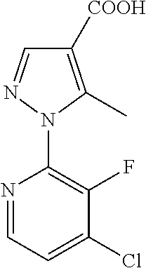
N1=CC=C(Cl)C(F)=C1N1C(C)=C([COOH])C=N1
